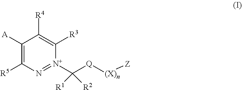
C1([A])=C([R5])N=[N+](C([Q][(X)n][Z])([R1])[R2])C([R3])=C1[R4]
